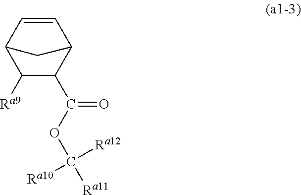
C1([Ra9])C(C(OC([Ra10])([Ra12])[Ra11])=O)C2C=CC1C2
